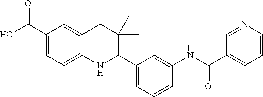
C1(C(O)=O)=CC=C2C(=C1)CC(C)(C)C(C1=CC=CC(NC(C3=CC=CN=C3)=O)=C1)N2
